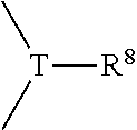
[T]([R8])(C)C
